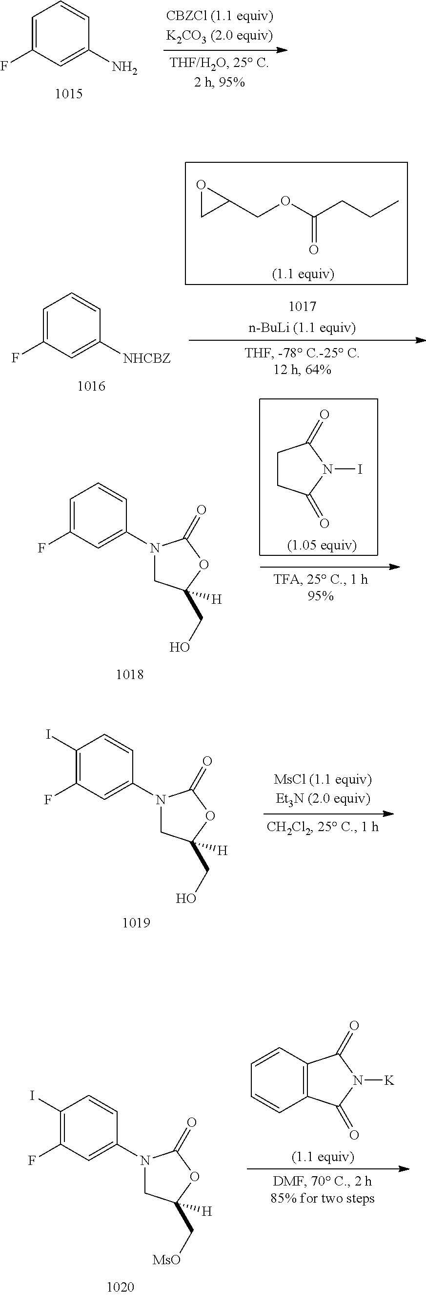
C1=C(F)C=C(N)C=C1.C1(I)=C(F)C=C(N2CC(CO)([H])OC2=O)C=C1.C12=C(C=CC=C1)C(=O)N([K])C2=O.C1(I)=C(F)C=C(N2CC(C[MsO])([H])OC2=O)C=C1.C1=C(F)C=C([NHCBZ])C=C1.O1CC1COC(CCC)=O.C1=C(F)C=C(N2CC(CO)([H])OC2=O)C=C1.C1CC(=O)N(I)C1=O
